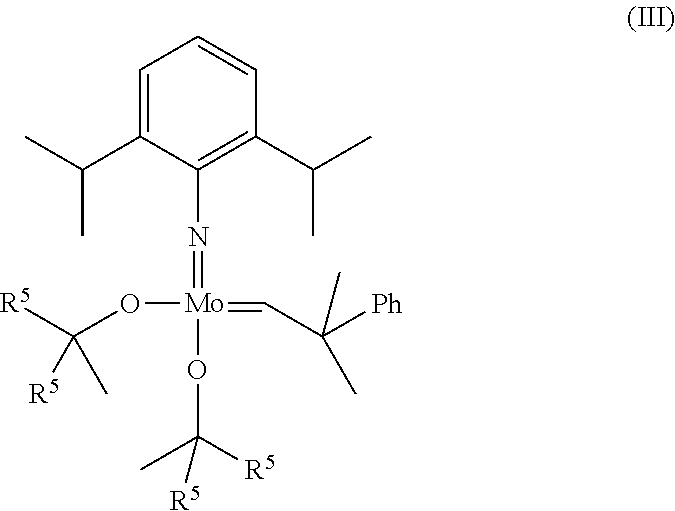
[R5]C(O[Mo](=NC1=C(C(C)C)C=CC=C1C(C)C)(=CC([Ph])(C)C)OC(C)([R5])[R5])([R5])C
